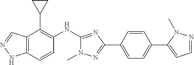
C12=C(C=CC(NC3=NC(C4=CC=C(C5=CC=NN5C)C=C4)=NN3C)=C1C1CC1)NN=C2
